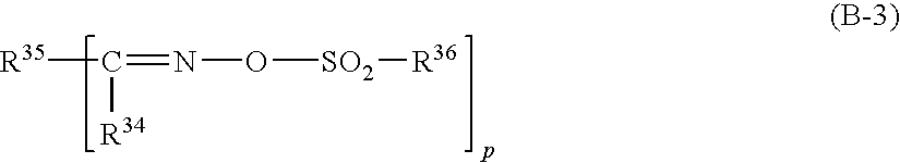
[R35]C([R34])=NO[SO2][R36]
